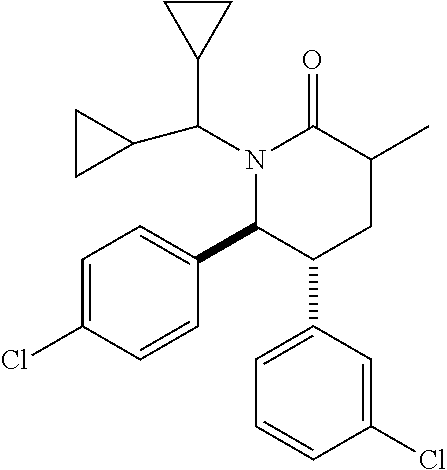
N1(C(C2CC2)C2CC2)C(C2=CC=C(Cl)C=C2)C(C2=CC=CC(Cl)=C2)CC(C)C1=O
